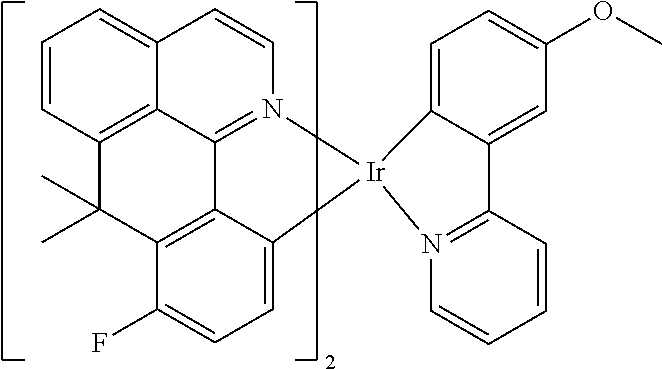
C12=C3C=CC=C1C=CN1=C2C2=C(C(F)=CC=C2[Ir]12N1=C(C4=CC(OC)=CC=C24)C=CC=C1)C3(C)C
